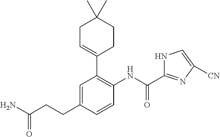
NC(CCC1=CC(C2=CCC(C)(C)CC2)=C(NC(C2=NC([CN])=CN2)=O)C=C1)=O
